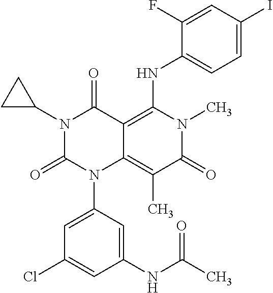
N1(C2CC2)C(=O)N(C2=CC(Cl)=CC(NC(C)=O)=C2)C2=C(C)C(=O)N(C)C(NC3=CC=C(I)C=C3F)=C2C1=O
